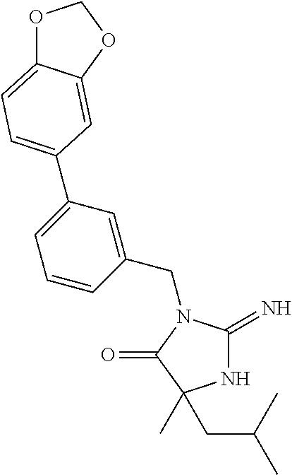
N1C(=N)N(CC2=CC(C3=CC=C4OCOC4=C3)=CC=C2)C(=O)C1(CC(C)C)C
